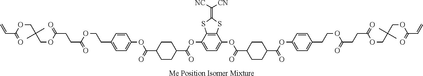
C12=C(SC(=C([CN])[NC])S1)C(OC(=O)C1CCC(C(=O)OC3=CC=C(CCOC(CCC(=O)OCC(COC(C=C)=O)(C)C)=O)C=C3)CC1)=CC=C2OC(=O)C1CCC(C(=O)OC2=CC=C(CCOC(CCC(=O)OCC(COC(C=C)=O)(C)C)=O)C=C2)CC1
